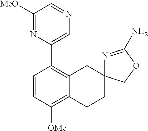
C12=C([OMe])C=CC(C3=CN=CC([MeO])=N3)=C1CC1(CC2)N=C(N)OC1
